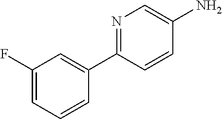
C1(C2=CC(F)=CC=C2)=NC=C(N)C=C1
